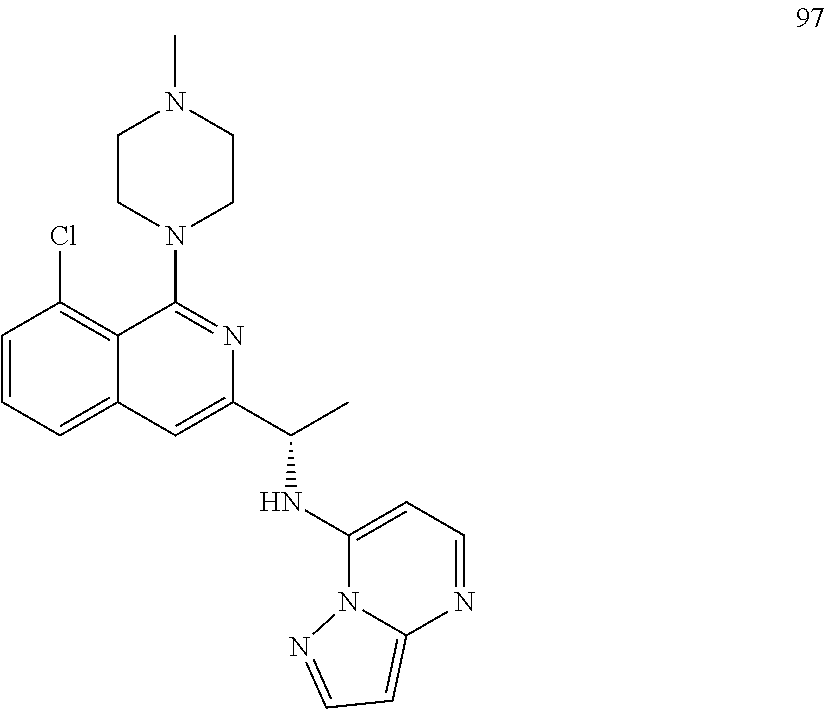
C1=CC=C2C(=C1Cl)C(N1CCN(C)CC1)=NC(C(C)NC1=CC=NC3=CC=NN13)=C2
